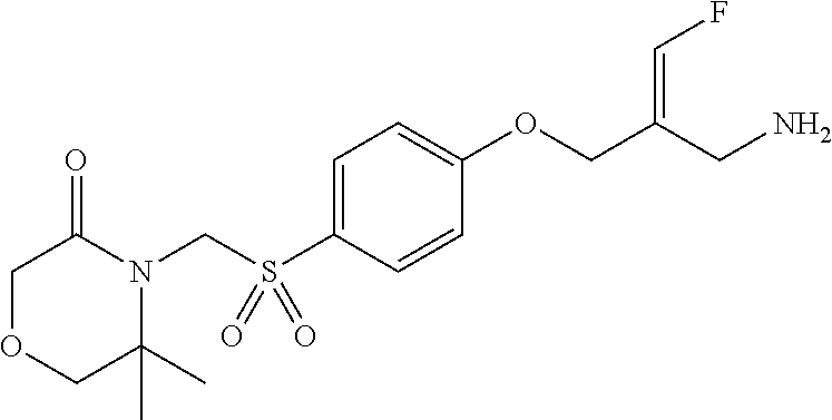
C1=C(S(CN2C(=O)COCC2(C)C)(=O)=O)C=CC(OCC(CN)=CF)=C1
